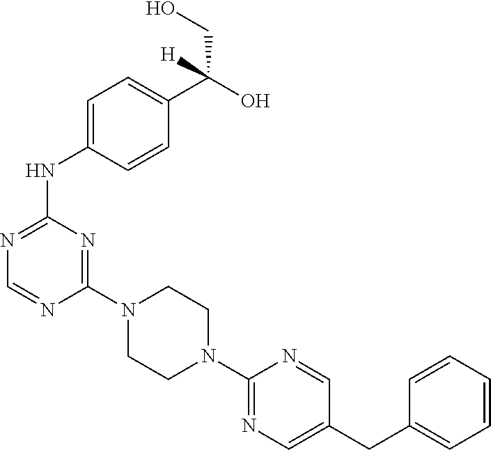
C1(N2CCN(C3=NC=C(CC4=CC=CC=C4)C=N3)CC2)=NC(NC2=CC=C(C(O)(CO)[H])C=C2)=NC=N1
